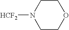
C1N([HCF2])CCOC1
